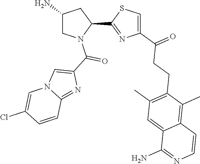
C1(C2=NC(C(=O)CCC3=C(C)C=C4C(=C3C)C=CN=C4N)=CS2)CC(N)CN1C(C1=CN2C(=N1)C=CC(Cl)=C2)=O
